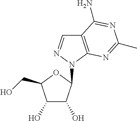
C12=C(N(C3C(O)C(O)C(CO)O3)N=C1)N=C(C)N=C2N
